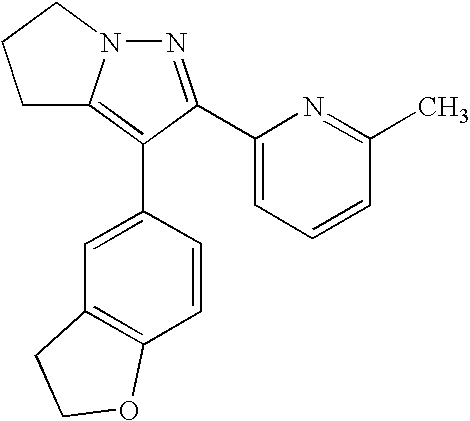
N1=C(C2=CC=CC(C)=N2)C(C2=CC3=C(C=C2)OCC3)=C2N1CCC2
